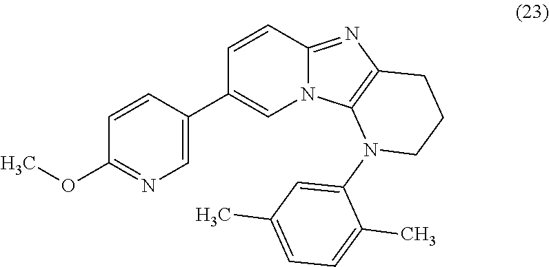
C1=CC(C2=CN3C(=NC4=C3N(C3=CC(C)=CC=C3C)CCC4)C=C2)=CN=C1OC
